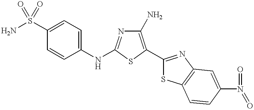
NS(C1=CC=C(NC2=NC(N)=C(C3=NC4=C(S3)C=CC(N(=O)=O)=C4)S2)C=C1)(=O)=O
